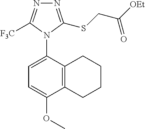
C12=C(C(N3C([F3C])=NN=C3SCC([OEt])=O)=CC=C1OC)CCCC2
